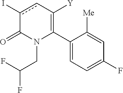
C1(C2=C([Y])cc(I)C(=O)N2CC(F)F)=CC=C(F)C=C1[Me]
